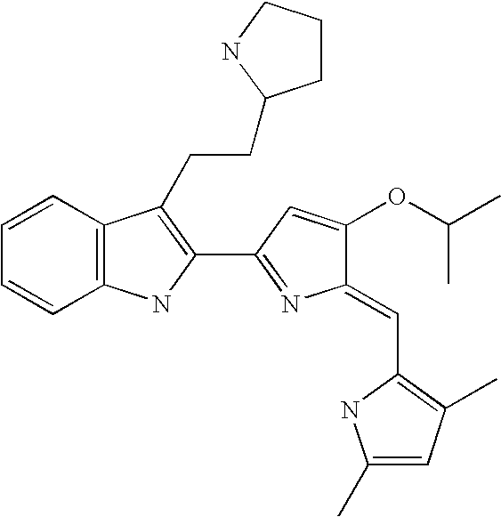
C1=CC2=C(C=C1)NC(C1=NC(=CC3=C(C)C=C(C)N3)C(OC(C)C)=C1)=C2CCC1CCCN1
